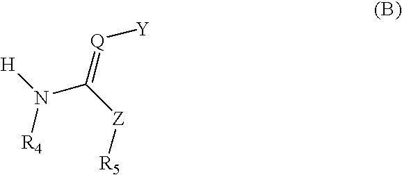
[H]N(C([Z][R5])=[Q][Y])[R4]
